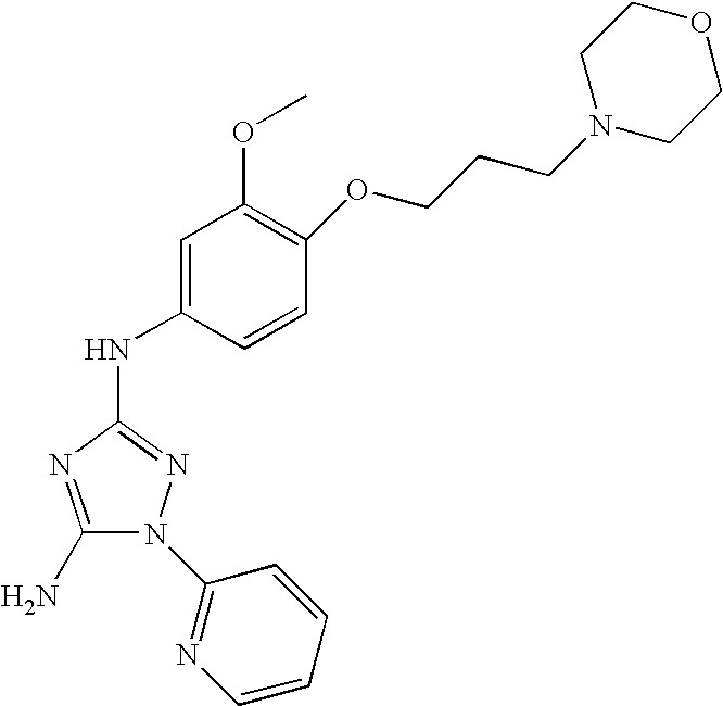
C1(N)=NC(NC2=CC(OC)=C(OCCCN3CCOCC3)C=C2)=NN1C1=NC=CC=C1
